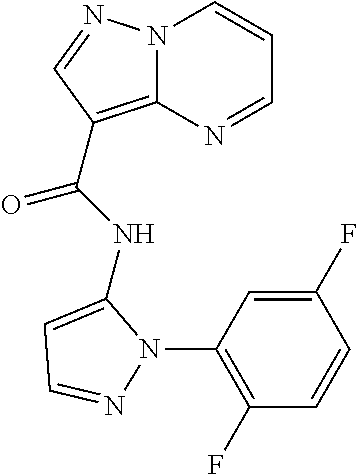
N12C(=C(C(NC3=CC=NN3C3=C(F)C=CC(F)=C3)=O)C=N1)N=CC=C2
